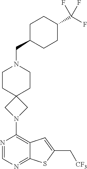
N1=CN=C2C(=C1N1CC3(C1)CCN(CC1CCC(C(F)(F)F)CC1)CC3)C=C(C[CF3])S2
